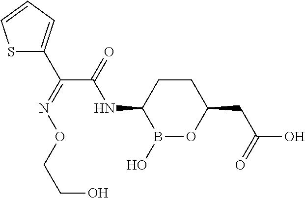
B1(O)OC(CC(O)=O)CCC1NC(C(C1=CC=CS1)=NOCCO)=O
